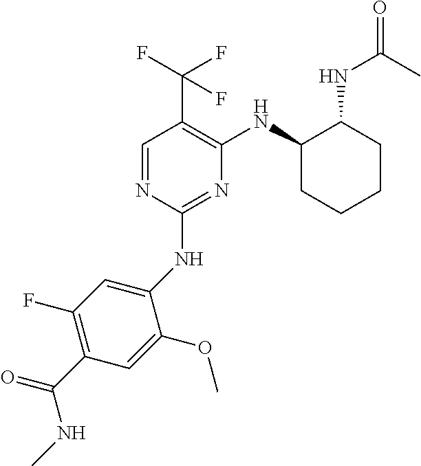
C1(NC2=CC(F)=C(C(NC)=O)C=C2OC)=NC(NC2CCCCC2NC(C)=O)=C(C(F)(F)F)C=N1
